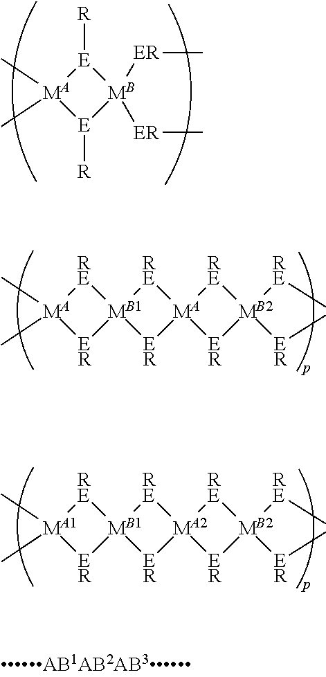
[E]1([R])[MA](C)(C)[E]([R])[MB]1([ER]C)[ER]C.[RE]1[MA](C)(C)[ER][MB1]12[ER][MA]1([RE]2)[ER][MB2]([RE]C)([ER]C)[RE]1.[RE]1[MA1](C)(C)[ER][MB1]12[ER][MA2]1([RE]2)[ER][MB2]([RE]C)([ER]C)[RE]1
